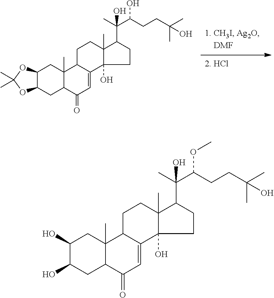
C12C(CC3C(C)(C1)C1C(=CC3=O)C3(O)C(C)(CC1)C(C(C)(C(CCC(C)(C)O)O)O)CC3)OC(C)(C)O2.C1(O)C(O)CC2C(C)(C1)C1C(=CC2=O)C2(O)C(C)(CC1)C(C(C)(C(CCC(C)(C)O)OC)O)CC2
